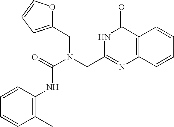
C1=CC=C(CN(C(C2=NC3=C(C(=O)N2)C=CC=C3)C)C(=O)NC2=C(C)C=CC=C2)O1
